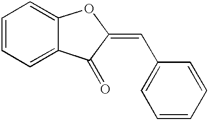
C1=CC=C2C(=C1)OC(=CC1=CC=CC=C1)C2=O
